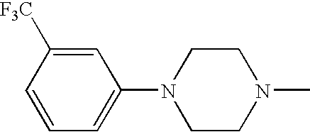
C1=C([F3C])C=CC=C1N1CCN(C)CC1
